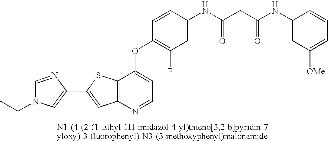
C12=C(N=CC=C1OC1=C(F)C=C(NC(=O)CC(NC3=CC([OMe])=CC=C3)=O)C=C1)C=C(C1=CN(CC)C=N1)S2
